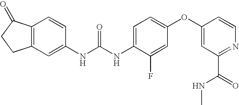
C12=C(C(=O)CC1)C=CC(NC(NC1=CC=C(OC3=CC(C(=O)NC)=NC=C3)C=C1F)=O)=C2
